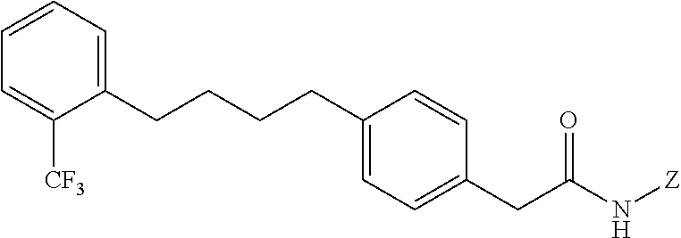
C(CCCC1=CC=C(CC(N[Z])=O)C=C1)C1=CC=CC=C1[CF3]
